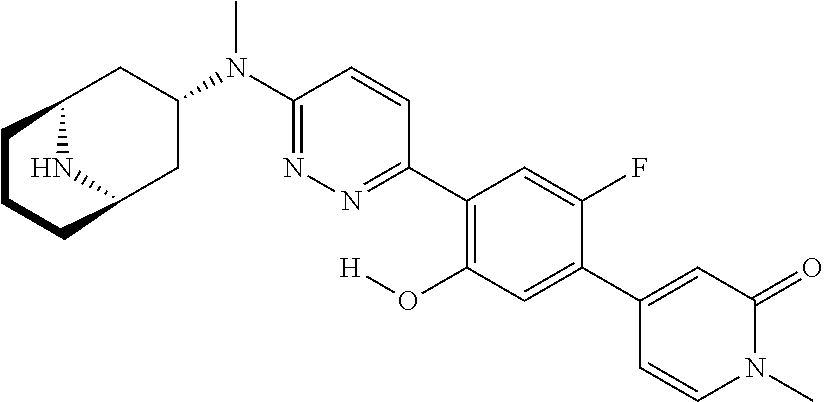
C12NC(CC(N(C3=NN=C(C4=C(O[H])C=C(C5=CC(=O)N(C)C=C5)C(F)=C4)C=C3)C)C1)CCC2
